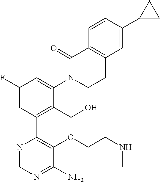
C1(N)=NC=NC(C2=C(CO)C(N3CCC4=C(C3=O)C=CC(C3CC3)=C4)=CC(F)=C2)=C1OCCNC
